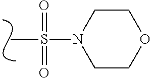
O=S(=O)(C)N1CCOCC1
